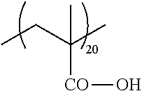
CCC(C)(C)[CO]O
